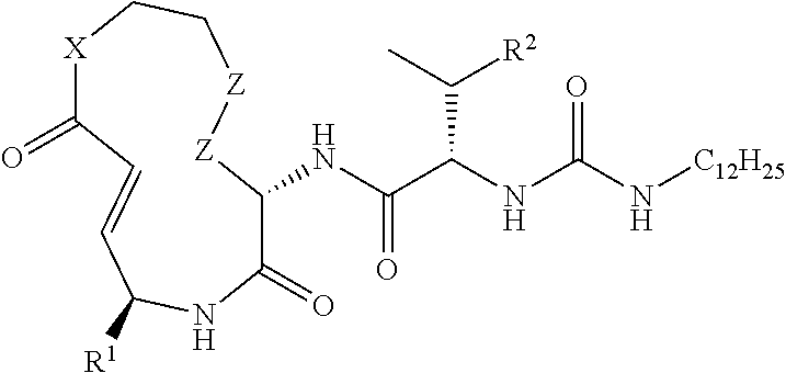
C1(=O)C(NC(C(NC(N[C12H25])=O)C(C)[R2])=O)[Z][Z]CC[X]C(=O)C=CC([R1])N1
